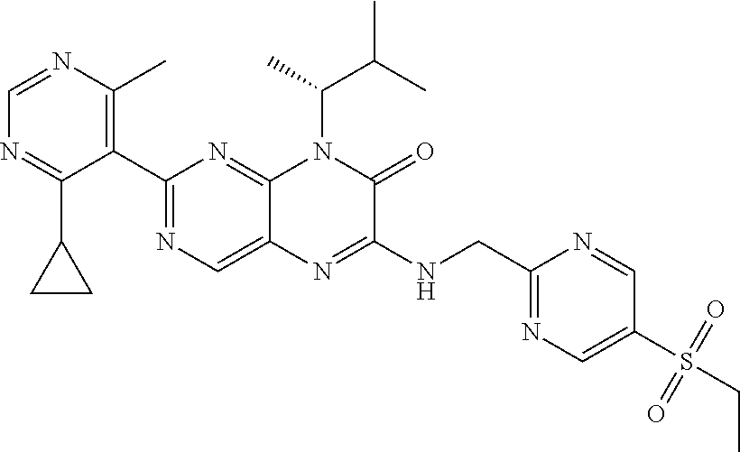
C1=NC(C)=C(C2=NC=C3C(=N2)N(C(C)C(C)C)C(=O)C(NCC2=NC=C(S(CC)(=O)=O)C=N2)=N3)C(C2CC2)=N1
